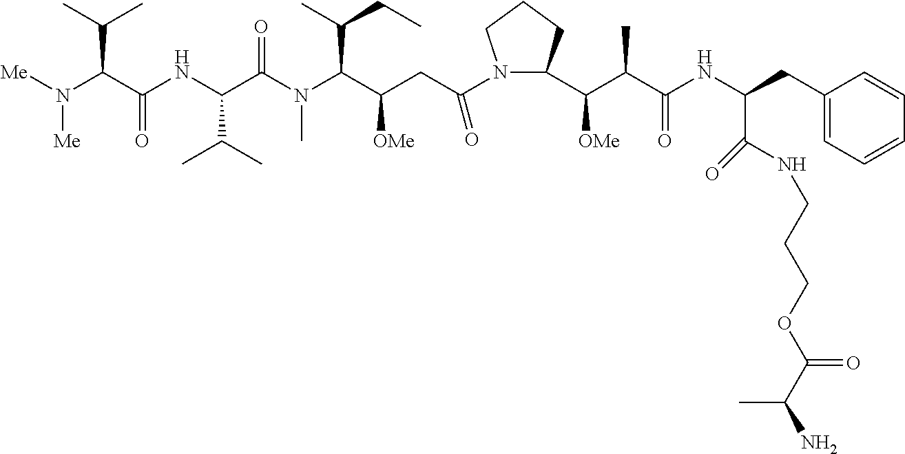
[Me]N(C(C(NC(C(N(C(C(CC(=O)N1C(C([OMe])C(C)C(=O)NC(C(NCCCOC(=O)C(C)N)=O)CC2=CC=CC=C2)CCC1)[OMe])C(C)CC)C)=O)C(C)C)=O)C(C)C)[Me]
